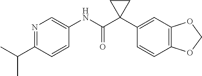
N1=C(C(C)C)C=CC(NC(C2(C3=CC4=C(C=C3)OCO4)CC2)=O)=C1
